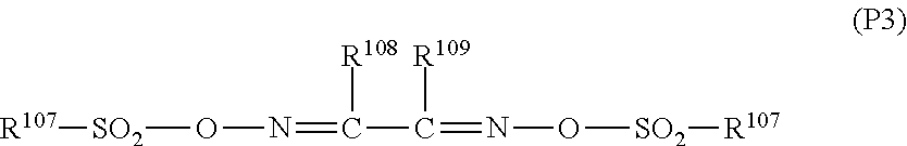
[SO2](ON=C([R108])C([R109])=NO[SO2][R107])[R107]
